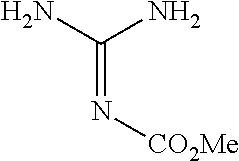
C(=N[CO2Me])(N)N
